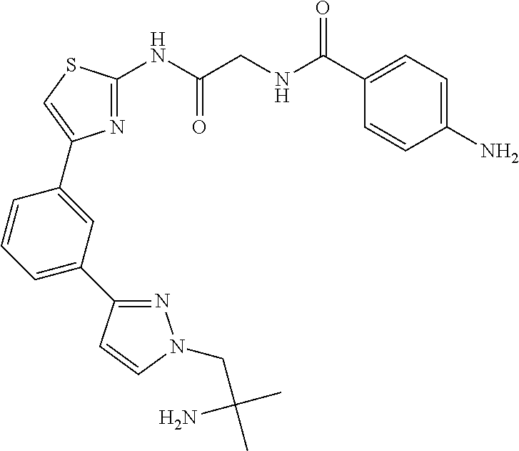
C1=C(N)C=CC(C(NCC(NC2=NC(C3=CC(C4=NN(CC(C)(C)N)C=C4)=CC=C3)=CS2)=O)=O)=C1
